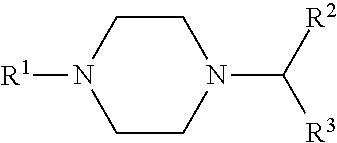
C1CN([R1])CCN1C([R2])[R3]
